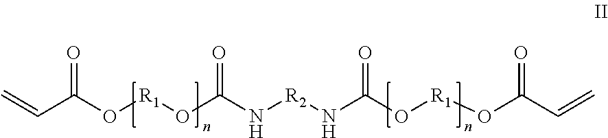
C=CC(O[R1]OC(N[R2]NC(O[R1]OC(C=C)=O)=O)=O)=O
